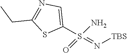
N1=C(CC)SC(S(N)(=N[TBS])=O)=C1
